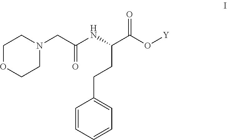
C1OCCN(CC(NC(C(O[Y])=O)CCC2=CC=CC=C2)=O)C1
